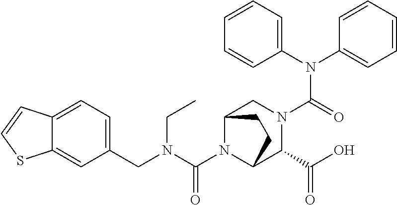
C1(N(C2=CC=CC=C2)C(=O)N2CC3N(C(N(CC4=CC=C5C(=C4)SC=C5)CC)=O)C(C2C(O)=O)CC3)=CC=CC=C1
